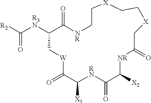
O=C1C([X1])[RN]C(=O)C([X2])[NR]C(=O)C[X]CC[X]CC[NR]C(=O)C([R3N]C([R2])=O)C[W]1
